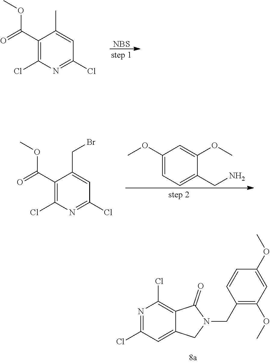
C1(C(=O)OC)=C(Cl)N=C(Cl)C=C1C.[NBS].C1(OC)=CC=C(CN)C(OC)=C1.C1(C(=O)OC)=C(Cl)N=C(Cl)C=C1CBr.N1=C(Cl)C=C2C(=C1Cl)C(=O)N(CC1=C(OC)C=C(OC)C=C1)C2
